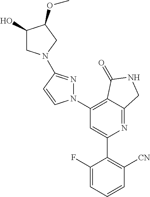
C1(C2=C([CN])C=CC=C2F)=CC(N2N=C(N3CC(O)C(OC)C3)C=C2)=C2C(=N1)CNC2=O
